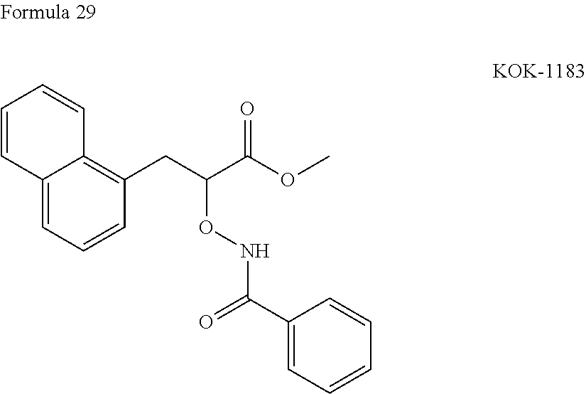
C1=CC2=CC=CC(CC(C(OC)=O)ONC(C3=CC=CC=C3)=O)=C2C=C1
